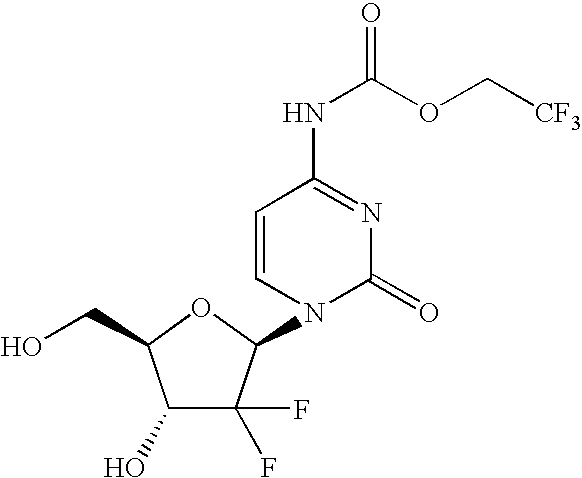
C1(O)C(F)(F)C(N2C(=O)N=C(NC(OC[CF3])=O)C=C2)OC1CO
